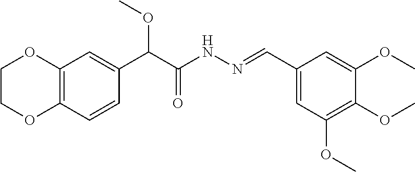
C1COC2=C(O1)C=C(C(C(=O)NN=CC1=CC(OC)=C(OC)C(OC)=C1)OC)C=C2
